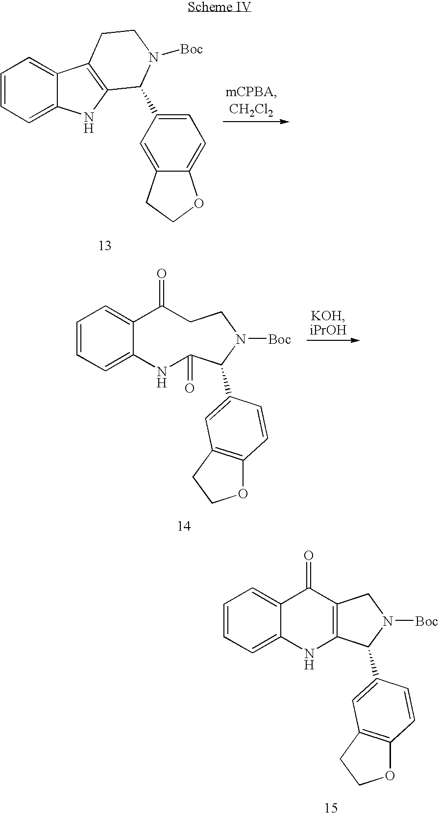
C1=CC=C2C(=C1)C1=C(N2)C(C2=CC=C3C(=C2)CCO3)N([Boc])CC1.C1=CC=C2C(=C1)C(=O)CCN([Boc])C(C1=CC3=C(OCC3)C=C1)C(=O)N2.C1=CC=C2C(=C1)C(=O)C1=C(N2)C(C2=CC3=C(OCC3)C=C2)N([Boc])C1
